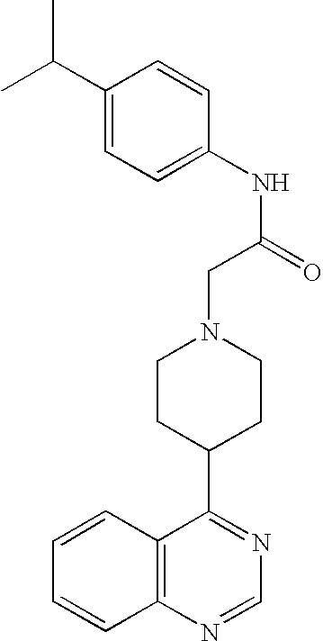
C12=C(N=CN=C1C1CCN(CC(NC3=CC=C(C(C)C)C=C3)=O)CC1)C=CC=C2
